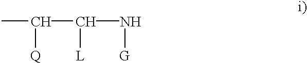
C(C(N[G])[L])([Q])C
